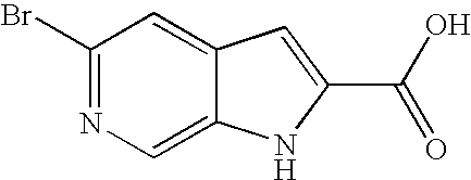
C1(Br)=NC=C2C(=C1)C=C(C(O)=O)N2
